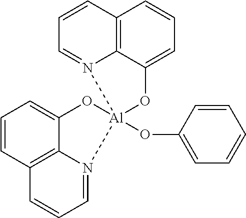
C1=CC2=C3C(=C1)O[Al]1(OC4=CC=CC=C4)(N3=CC=C2)N2=CC=CC3=C2C(=CC=C3)O1
